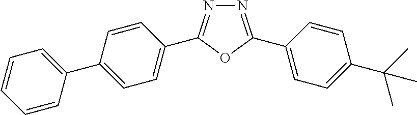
N1=C(C2=CC=C(C(C)(C)C)C=C2)OC(C2=CC=C(C3=CC=CC=C3)C=C2)=N1
